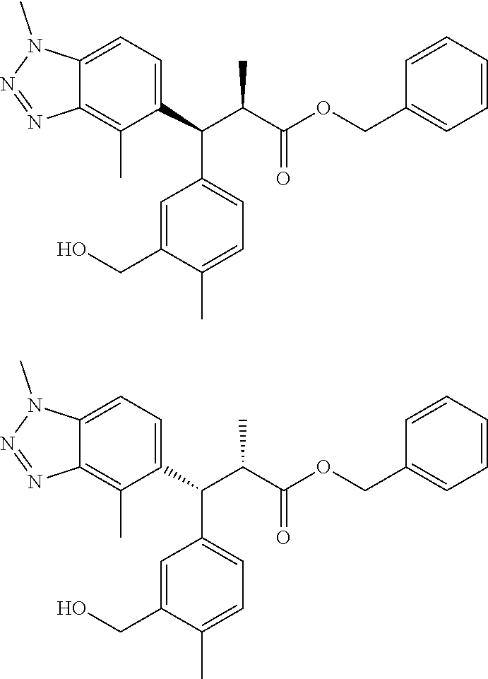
C1=C(CO)C(C)=CC=C1C(C(C(=O)OCC1=CC=CC=C1)C)C1=CC=C2C(=C1C)N=NN2C.C1=C(CO)C(C)=CC=C1C(C(C(=O)OCC1=CC=CC=C1)C)C1=CC=C2C(=C1C)N=NN2C
